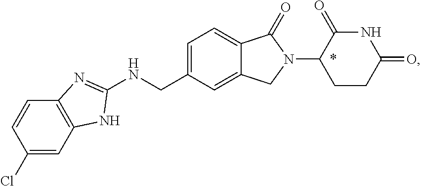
C1(Cl)=CC2=C(C=C1)N=C(NCC1=CC=C3C(=C1)CN(C1CCC(=O)NC1=O)C3=O)N2
